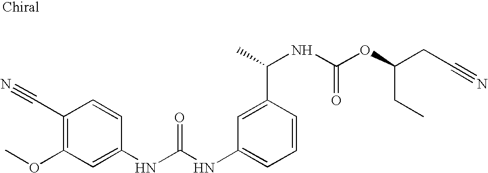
C1(C#N)=C(OC)C=C(NC(NC2=CC=CC(C(C)NC(OC(CC#N)CC)=O)=C2)=O)C=C1
